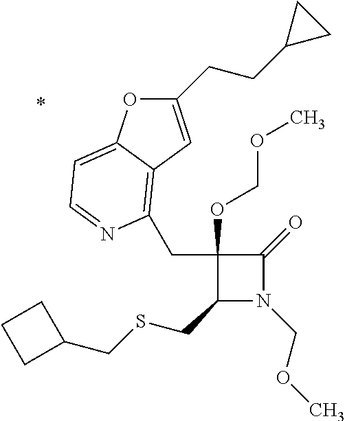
C1(OCOC)(CC2=C3C(=CC=N2)OC(CCC2CC2)=C3)C(CSCC2CCC2)N(COC)C1=O
